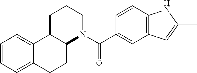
C12=CC=CC=C1CCC1C2CCCN1C(=O)C1=CC2=C(C=C1)NC(C)=C2
